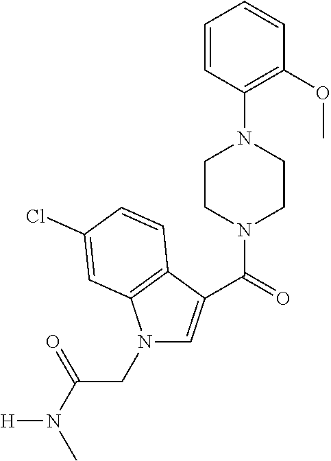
C1=CC(N2CCN(C(=O)C3=CN(CC(=O)N([H])C)C4=C3C=CC(Cl)=C4)CC2)=C(OC)C=C1
